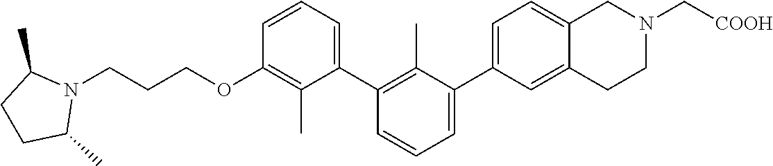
C1(OCCCN2C(C)CCC2C)=C(C)C(C2=C(C)C(C3=CC=C4C(=C3)CCN(C[COOH])C4)=CC=C2)=CC=C1
